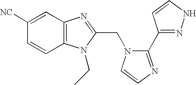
C1=CC2=C(C=C1[NC])N=C(CN1C(C3=NNC=C3)=NC=C1)N2CC
